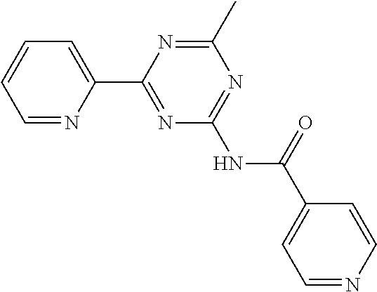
C1=NC(C2=NC(NC(C3=CC=NC=C3)=O)=NC(C)=N2)=CC=C1
